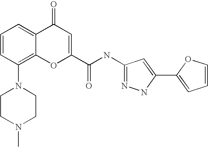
C1=CC(N2CCN(C)CC2)=C2C(=C1)C(=O)C=C(C(=O)NC1=NNC(C3=CC=CO3)=C1)O2
